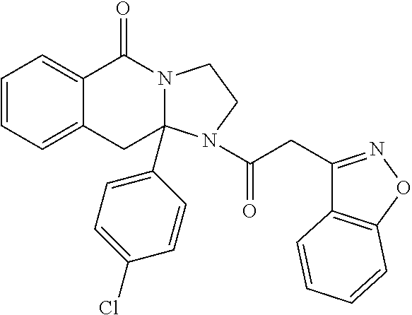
C1=CC=C2C(=C1)C(=O)N1C(C3=CC=C(Cl)C=C3)(C2)N(C(=O)CC2=NOC3=C2C=CC=C3)CC1
